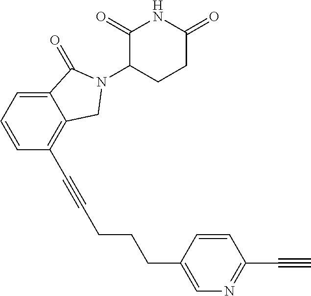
C12=CC=CC(C#CCCCC3=CN=C(C#C)C=C3)=C1CN(C1CCC(=O)NC1=O)C2=O
